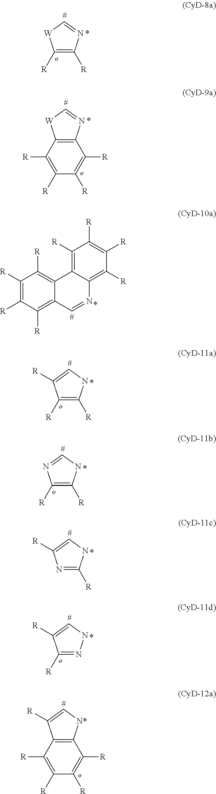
C1([R])=C([R])N=C[W]1.C12=C(N=C[W]1)C([R])=C([R])C([R])=C2[R].C1([R])=C([R])C([R])=C2C(=C1[R])C1=C([R])C([R])=C([R])C([R])=C1N=C2.C1([R])=C([R])NC=C1[R].C1([R])=C([R])NC=N1.N1=C([R])NC=C1[R].C1([R])=NNC=C1[R].C12=C([N*]C=C1[R])C([R])=C([R])C([R])=C2[R]
